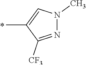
C1(C)=CN(C)N=C1[CF3]
